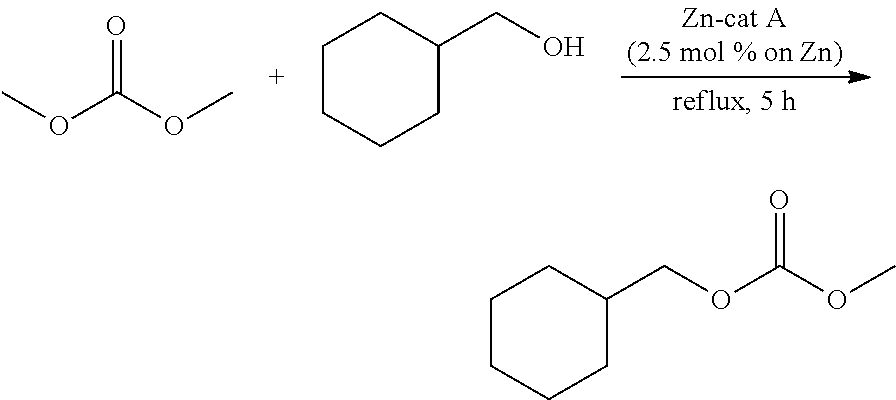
COC(OC)=O.C1CCCC(CO)C1.C1CCCC(COC(OC)=O)C1
